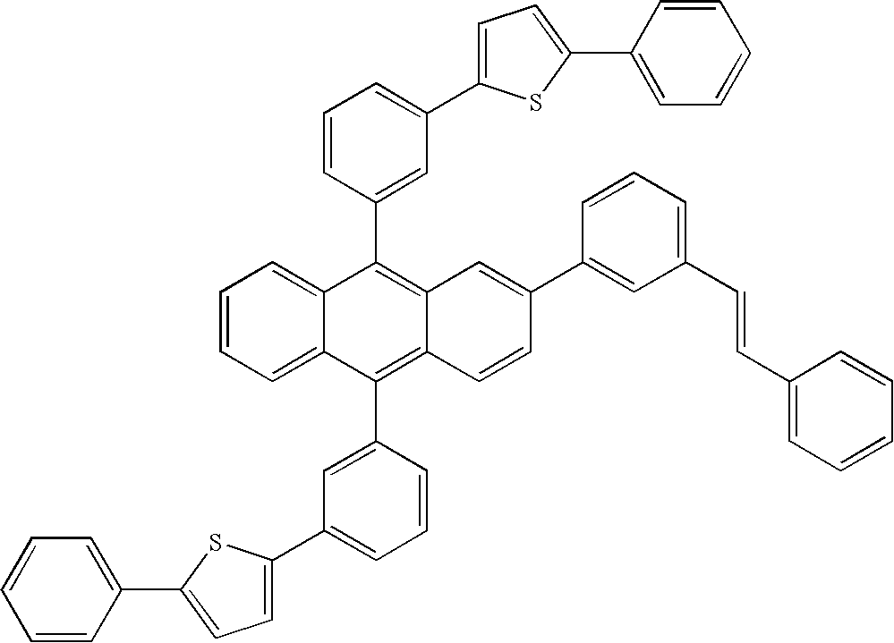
C1=CC=C2C(=C1)C(C1=CC(C3=CC=C(C4=CC=CC=C4)S3)=CC=C1)=C1C(=C2C2=CC(C3=CC=C(C4=CC=CC=C4)S3)=CC=C2)C=CC(C2=CC(C=CC3=CC=CC=C3)=CC=C2)=C1
